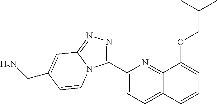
C1(C2=NN=C3N2C=CC(CN)=C3)=CC=C2C(=N1)C(OCC(C)C)=CC=C2
